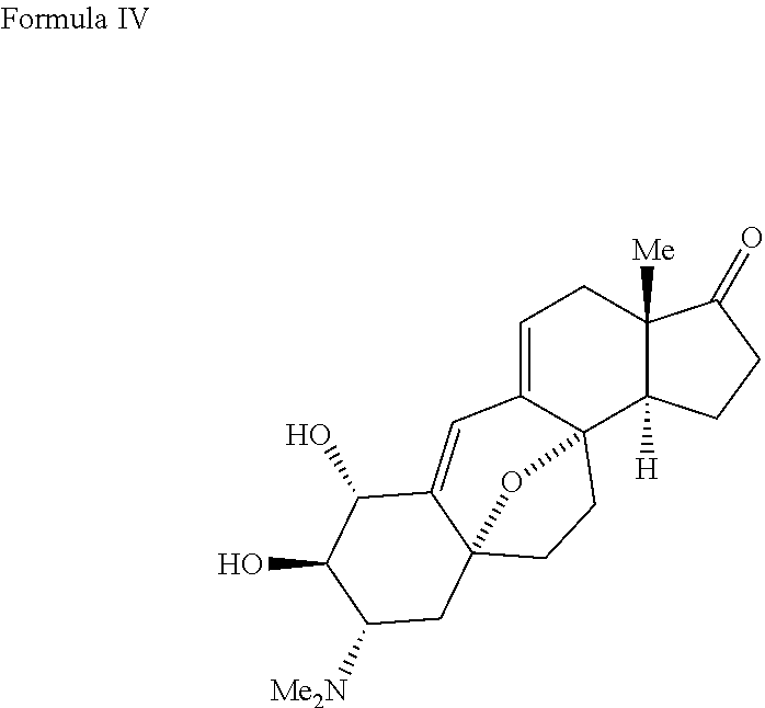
C1=C2C3(C4([H])C([Me])(C1)C(=O)CC4)CCC1(C(=C2)C(O)C(O)C([Me2N])C1)O3
